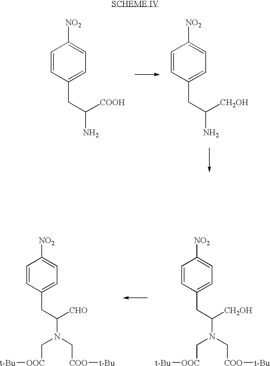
C1=CC(CC([COOH])N)=CC=C1[NO2].C1=CC(CC([CH2OH])N)=CC=C1[NO2].C1=CC(CC([CH2OH])N(C[OOC][t-Bu])C[COO][t-Bu])=CC=C1[NO2].C1=CC(CC([CHO])N(C[OOC][t-Bu])C[COO][t-Bu])=CC=C1[NO2]
